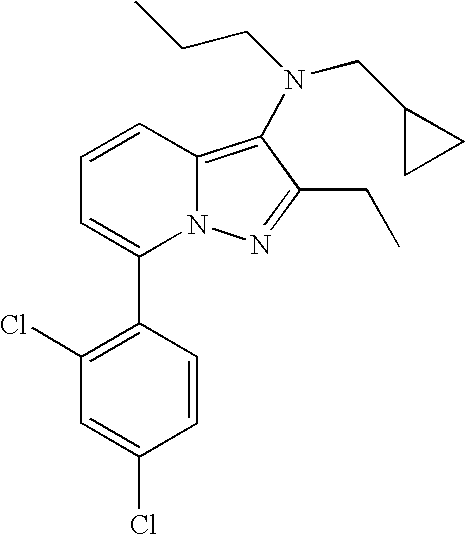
C1(C2=CC=CC3=C(N(CC4CC4)CCC)C(CC)=NN23)=C(Cl)C=C(Cl)C=C1
